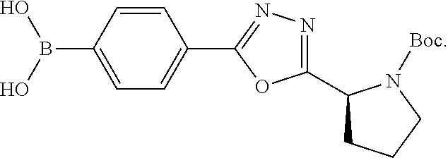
C1=C(C2=NN=C(C3CCCN3[Boc])O2)C=CC(B(O)O)=C1
